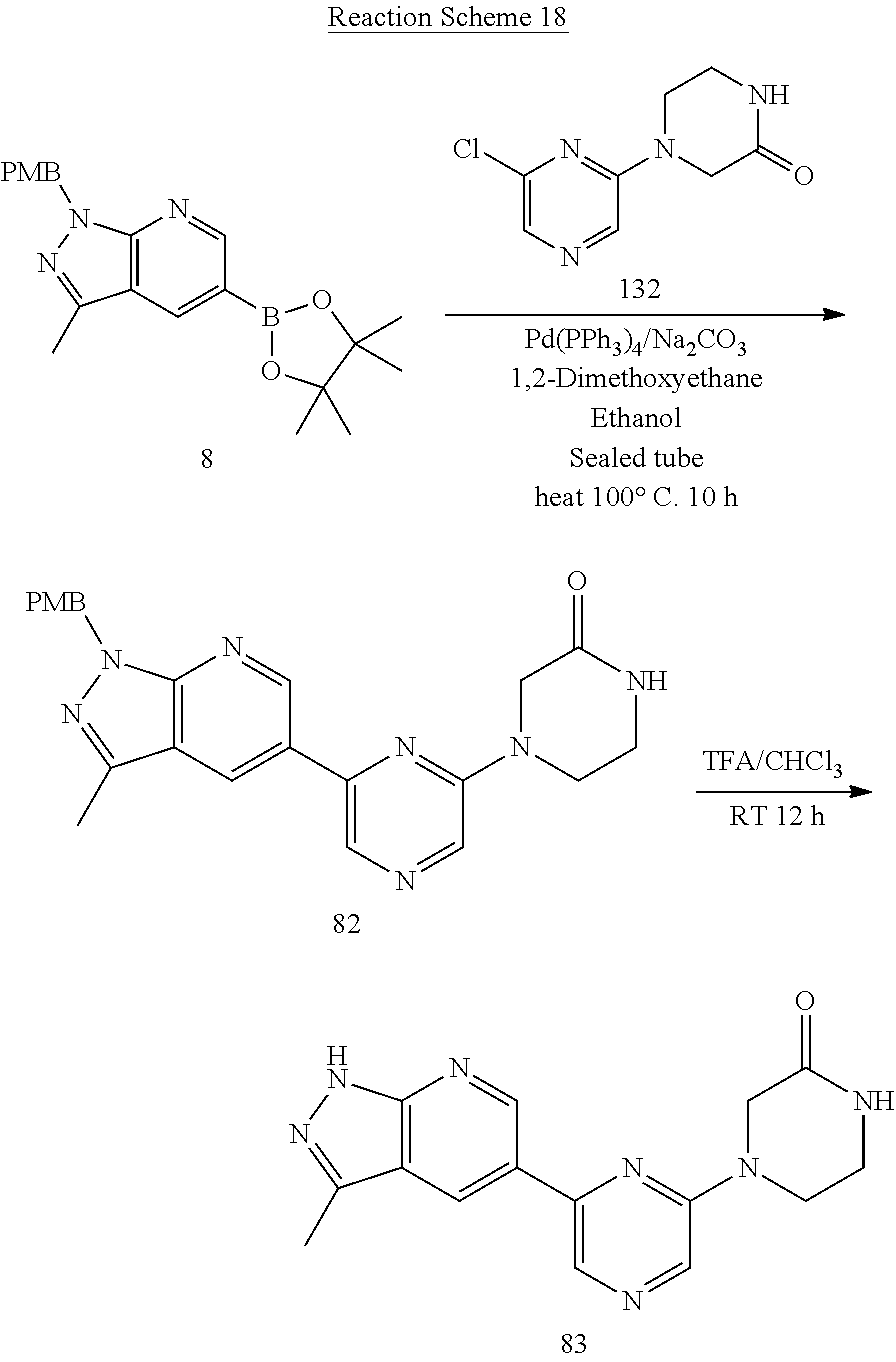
C1(Cl)=CN=CC(N2CC(=O)NCC2)=N1.C12=C(C=C(B3OC(C)(C)C(C)(C)O3)C=N1)C(C)=NN2[PMB].C12=C(C=C(C3=CN=CC(N4CCNC(=O)C4)=N3)C=N1)C(C)=NN2[PMB].C12=C(C=C(C3=CN=CC(N4CCNC(=O)C4)=N3)C=N1)C(C)=NN2
